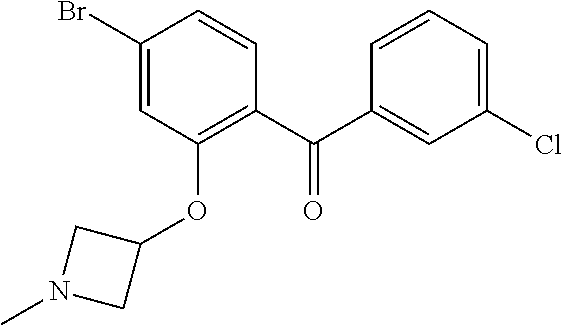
C1(Br)=CC(OC2CN(C)C2)=C(C(C2=CC(Cl)=CC=C2)=O)C=C1
